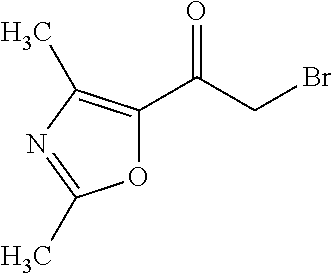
O1C(C(CBr)=O)=C(C)N=C1C
